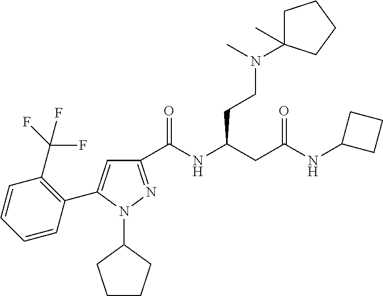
C1(C(NC(CC(NC2CCC2)=O)CCN(C2(C)CCCC2)C)=O)=NN(C2CCCC2)C(C2=C(C(F)(F)F)C=CC=C2)=C1
